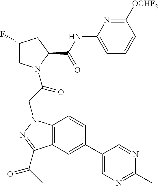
C1(NC(C2CC(F)CN2C(CN2C3=C(C(C(C)=O)=N2)C=C(C2=CN=C(C)N=C2)C=C3)=O)=O)=CC=CC([OCHF2])=N1
